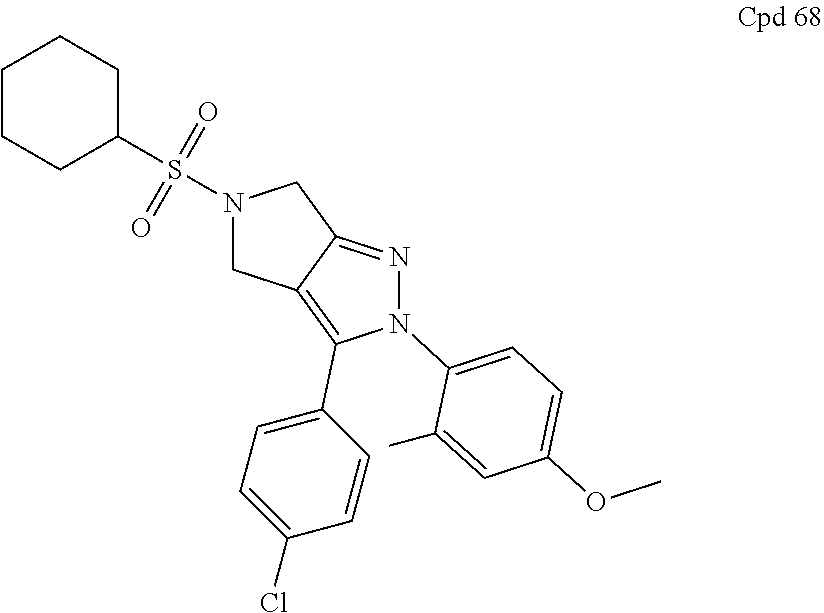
N1(S(C2CCCCC2)(=O)=O)CC2=C(C3=CC=C(Cl)C=C3)N(C3=CC=C(OC)C=C3C)N=C2C1
